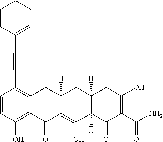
C1=CC(O)=C2C(=C1C#CC1=CCCCC1)CC1([H])C(=C(O)C3(O)C([H])(C1)CC(O)=C(C(N)=O)C3=O)C2=O
